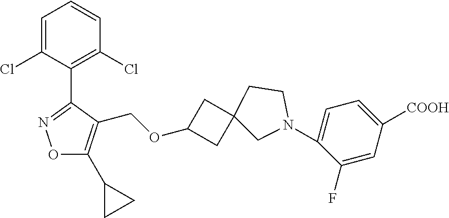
C1=C(Cl)C(C2=NOC(C3CC3)=C2COC2CC3(C2)CN(C2=CC=C([COOH])C=C2F)CC3)=C(Cl)C=C1
